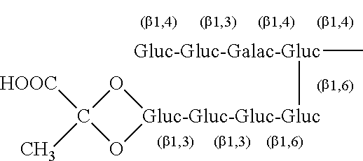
O1C([HOOC])(C)O[Gluc-Gluc-Gluc-Gluc]1[Gluc-Gluc-Galac-Gluc]C
